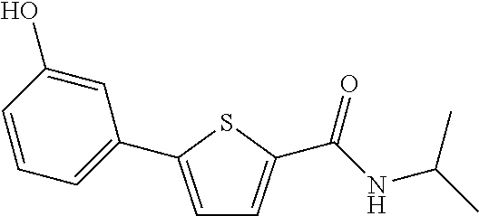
C1=C(C2=CC=CC(O)=C2)SC(C(NC(C)C)=O)=C1
